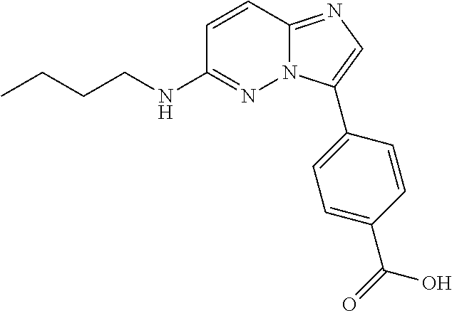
C1=CC2=NC=C(C3=CC=C(C(O)=O)C=C3)N2N=C1NCCCC
